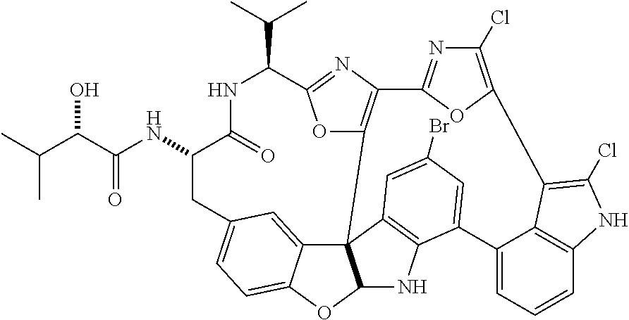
C1(C(C)C)NC(=O)C(NC(C(O)C(C)C)=O)CC2=CC=C3C(=C2)C24C(O3)NC3=C2C=C(Br)C=C3C2=CC=CC3=C2C(=C(Cl)N3)C2=C(Cl)N=C(O2)C2=C4OC1=N2
